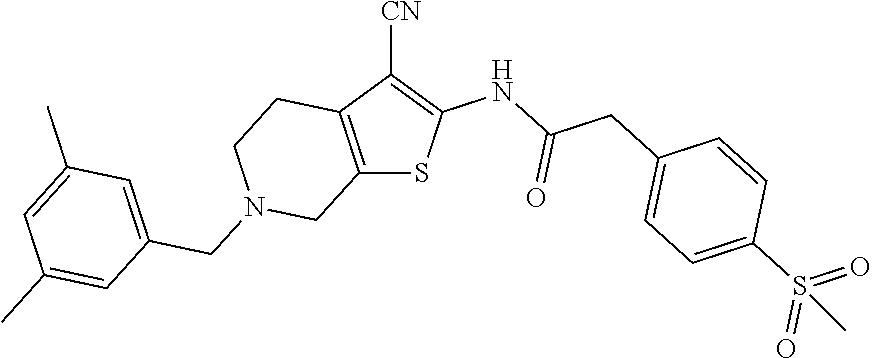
C12=C(C([CN])=C(NC(CC3=CC=C(S(=O)(=O)C)C=C3)=O)S1)CCN(CC1=CC(C)=CC(C)=C1)C2
